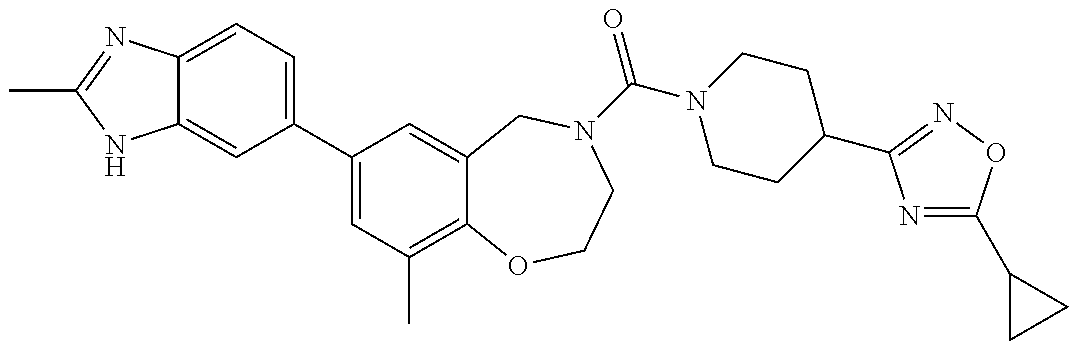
C12=CC=C(C3=CC(C)=C4C(=C3)CN(C(=O)N3CCC(C5=NOC(C6CC6)=N5)CC3)CCO4)C=C1NC(C)=N2
